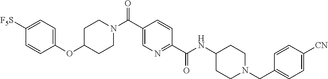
C1CN(C(C2=CN=C(C(=O)NC3CCN(CC4=CC=C([CN])C=C4)CC3)C=C2)=O)CCC1OC1=CC=C([F5S])C=C1
